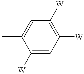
C1(C)=CC([W])=C([W])C=C1[W]
